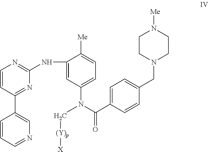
C1=CC(C2=CN=CC=C2)=NC(NC2=CC(N(C[(Y)p][X])C(C3=CC=C(CN4CCN([Me])CC4)C=C3)=O)=CC=C2[Me])=N1
